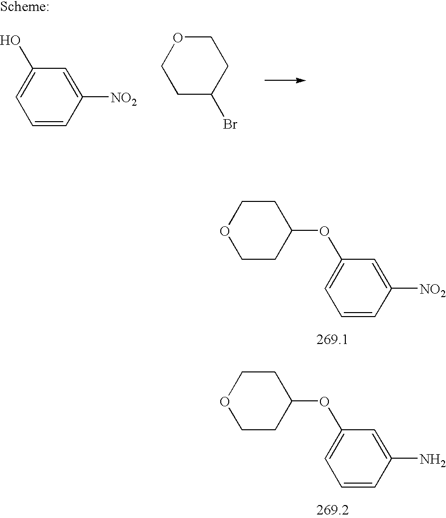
C1=C(O)C=C([NO2])C=C1.C1CC(Br)CCO1.O(C1=CC=CC([NO2])=C1)C1CCOCC1.O(C1=CC=CC(N)=C1)C1CCOCC1
